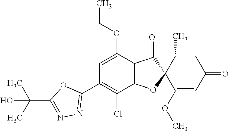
C1(OCC)=CC(C2=NN=C(C(C)(C)O)O2)=C(Cl)C2=C1C(=O)C1(O2)C(OC)=CC(=O)CC1C
